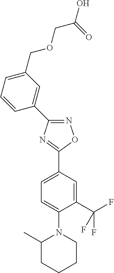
N1=C(C2=CC(COCC(O)=O)=CC=C2)N=C(C2=CC=C(N3C(C)CCCC3)C(C(F)(F)F)=C2)O1
